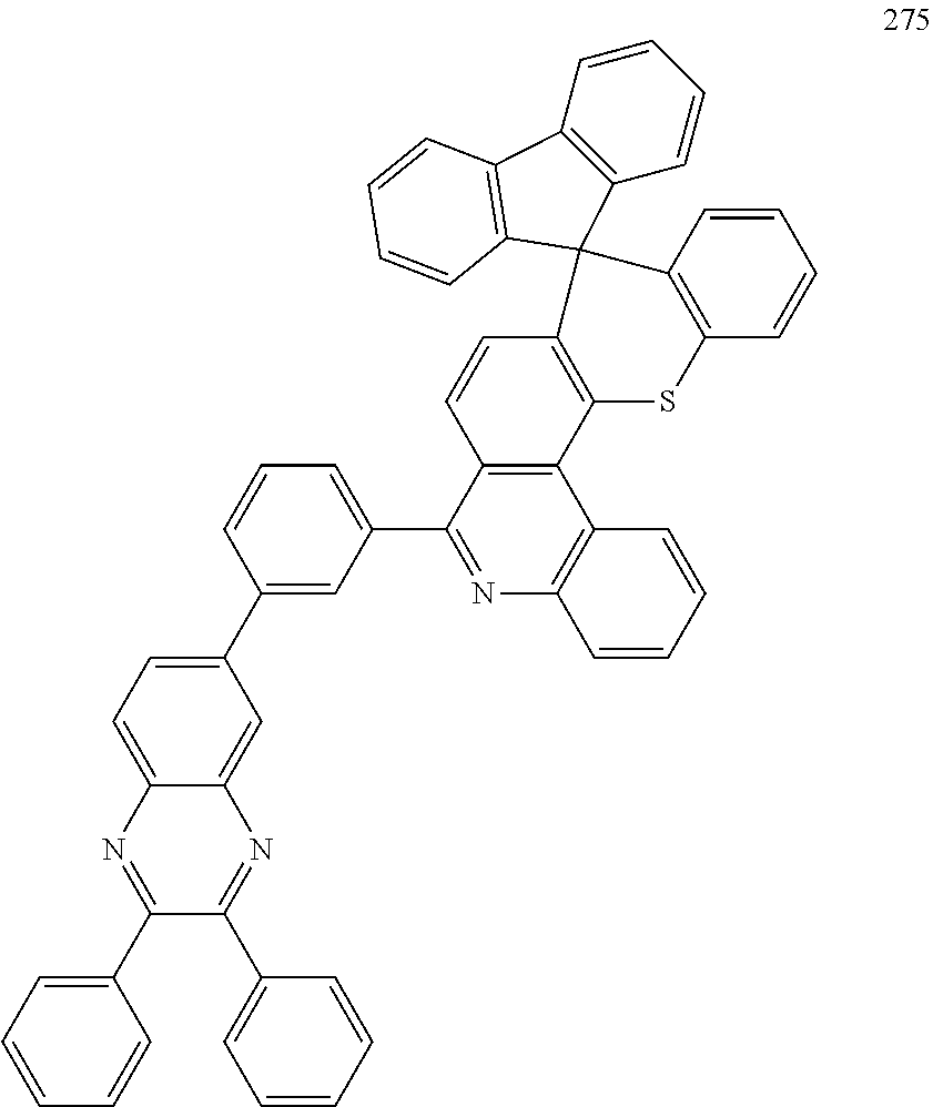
C12=CC=C(C3=CC(C4=NC5=C(C6=C4C=CC4=C6SC6=C(C=CC=C6)C46C4=C(C=CC=C4)C4=C6C=CC=C4)C=CC=C5)=CC=C3)C=C1N=C(C1=CC=CC=C1)C(C1=CC=CC=C1)=N2
